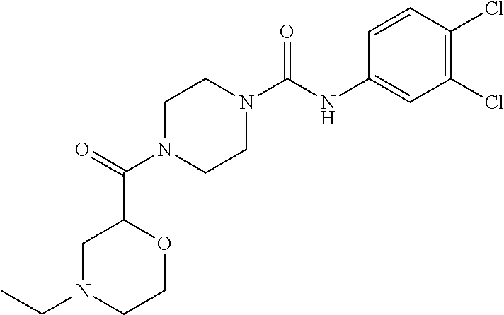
C1N(C(C2CN(CC)CCO2)=O)CCN(C(NC2=CC(Cl)=C(Cl)C=C2)=O)C1
